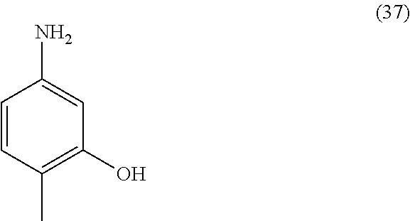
NC1=CC(O)=C(C)C=C1
